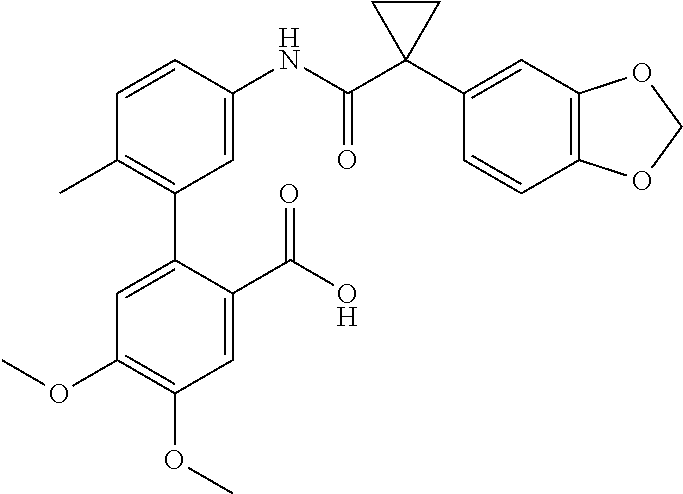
C1(C)=C(C2=CC(OC)=C(OC)C=C2C(O)=O)C=C(NC(C2(C3=CC4=C(C=C3)OCO4)CC2)=O)C=C1
